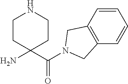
C(C1(N)CCNCC1)(=O)N1CC2=C(C=CC=C2)C1
